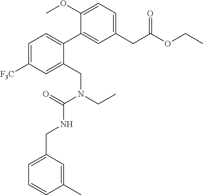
C1(CC(OCC)=O)=CC=C(OC)C(C2=CC=C([F3C])C=C2CN(CC)C(=O)NCC2=CC=CC(C)=C2)=C1
